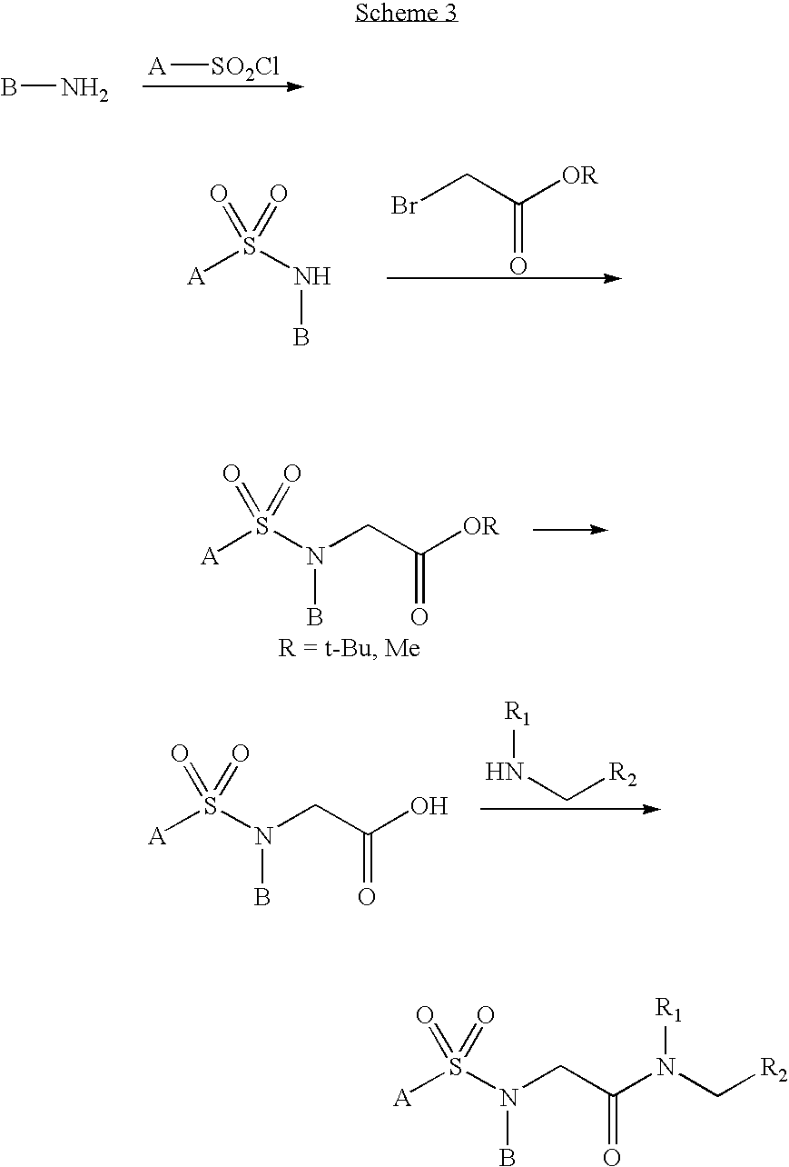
BN.[A][SO2Cl].[A]S(NB)(=O)=O.BrCC([OR])=O.[A]S(=O)(=O)N(B)CC([OR])=O.[A]S(=O)(=O)N(B)CC(O)=O.[R1]NC[R2].[A]S(=O)(=O)N(B)CC(N([R1])C[R2])=O
